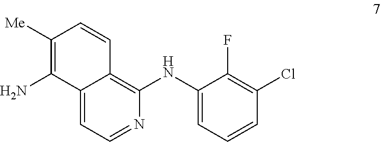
C1([Me])=C(N)C2=CC=NC(NC3=CC=CC(Cl)=C3F)=C2C=C1
